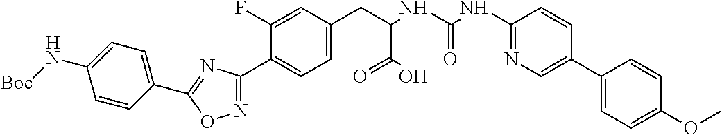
C1=C(F)C(C2=NOC(C3=CC=C(N[Boc])C=C3)=N2)=CC=C1CC(C(=O)O)NC(=O)NC1=NC=C(C2=CC=C(OC)C=C2)C=C1
